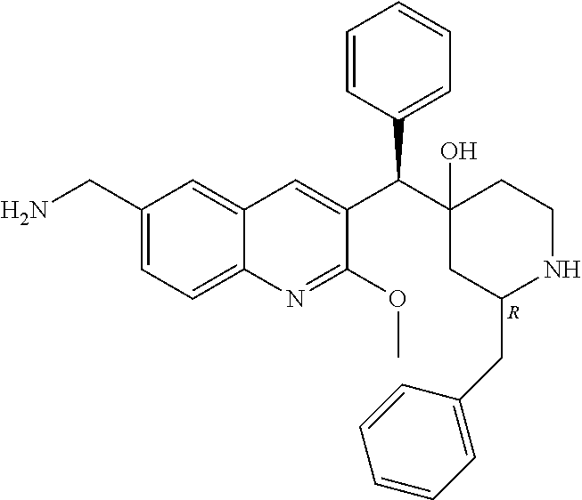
C1(CN)=CC=C2C(=C1)C=C(C(C1(O)CC(CC3=CC=CC=C3)NCC1)C1=CC=CC=C1)C(OC)=N2.[R]
